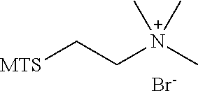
[MTS]CC[N+](C)(C)C.[Br-]
